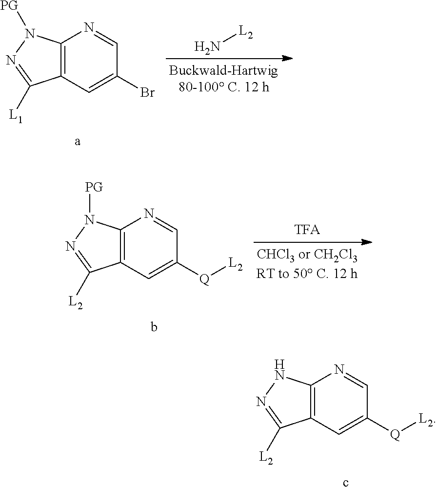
C12=C(C=C(Br)C=N1)C([L1])=NN2[PG].N[L2].C12=C(C=C([Q][L2])C=N1)C([L2])=NN2[PG].C12=C(C=C([Q][L2])C=N1)C([L2])=NN2
